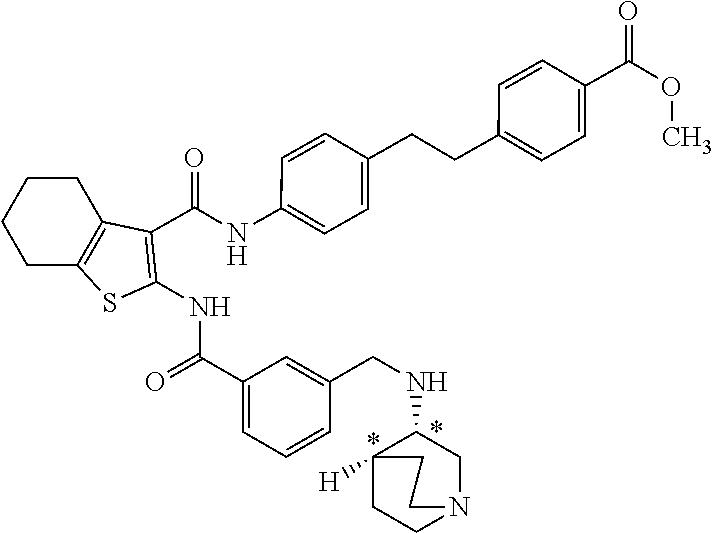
C1CC2=C(CC1)SC(NC(=O)C1=CC=CC(CNC3C4([H])CCN(C3)CC4)=C1)=C2C(NC1=CC=C(CCC2=CC=C(C(=O)OC)C=C2)C=C1)=O
